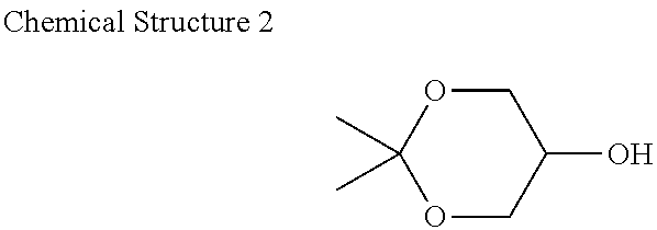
C1(O)COC(C)(C)OC1
